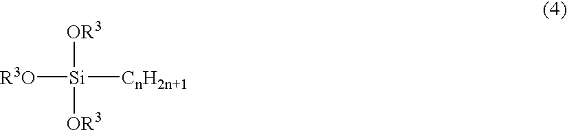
[R3O][Si]([OR3])([OR3])[CnH2n+1]
